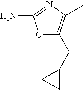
O1C(CC2CC2)=C(C)N=C1N
